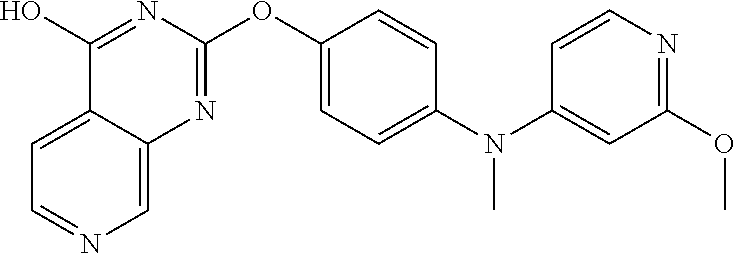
C12=CC=NC=C1N=C(OC1=CC=C(N(C3=CC(OC)=NC=C3)C)C=C1)N=C2O
